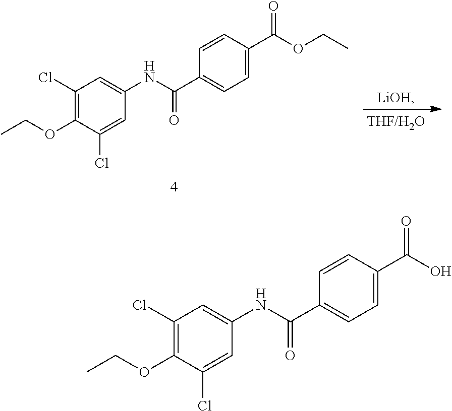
C1=CC(C(O)=O)=CC=C1C(NC1=CC(Cl)=C(OCC)C(Cl)=C1)=O.[LiOH].C1=CC(C(OCC)=O)=CC=C1C(NC1=CC(Cl)=C(OCC)C(Cl)=C1)=O
